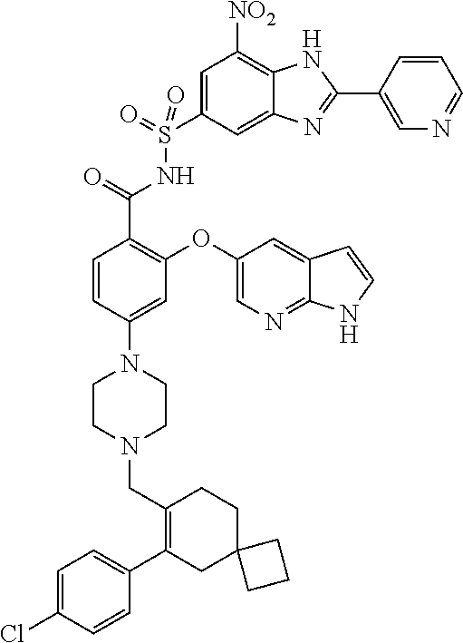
C1=C(Cl)C=CC(C2=C(CN3CCN(C4=CC(OC5=CN=C6C(=C5)C=CN6)=C(C(=O)NS(C5=CC([NO2])=C6C(=C5)N=C(C5=CN=CC=C5)N6)(=O)=O)C=C4)CC3)CCC3(C2)CCC3)=C1
